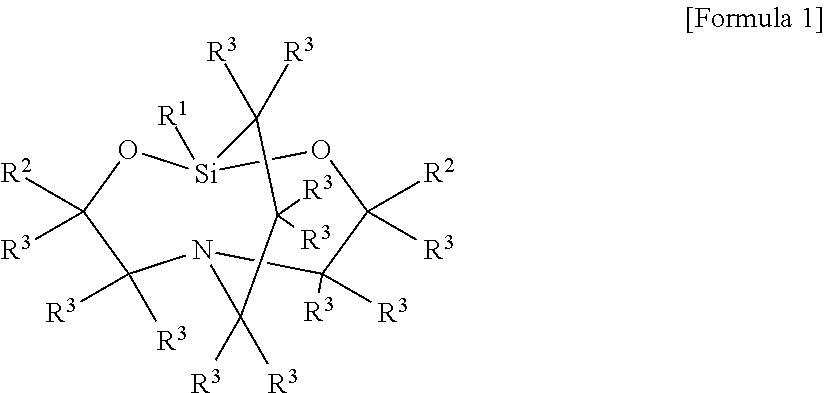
[Si]12([R1])OC([R2])([R3])C([R3])([R3])N(C([R3])([R3])C([R2])([R3])O1)C([R3])([R3])C([R3])([R3])C2([R3])[R3]
